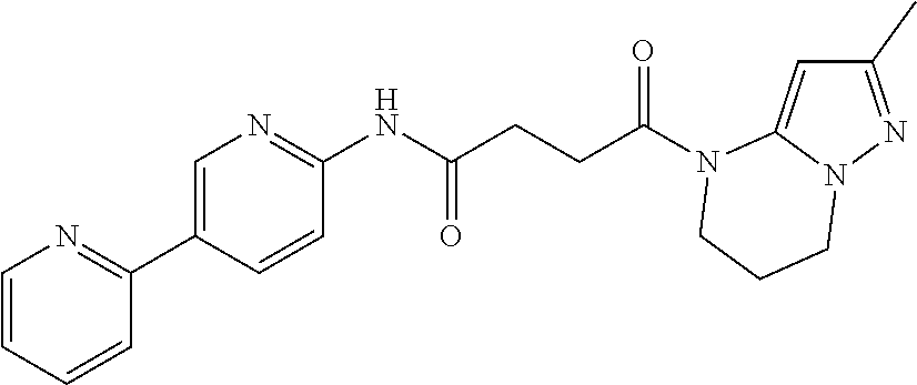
C1(C)=NN2C(=C1)N(C(CCC(NC1=NC=C(C3=NC=CC=C3)C=C1)=O)=O)CCC2
